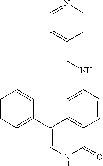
C12=C(C=C(NCC3=CC=NC=C3)C=C1)C(C1=CC=CC=C1)=CNC2=O
